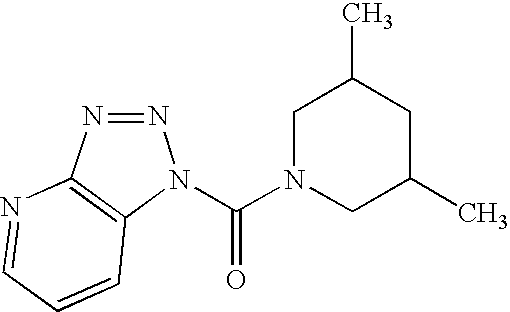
N1=NC2=C(N1C(N1CC(C)CC(C)C1)=O)C=CC=N2
